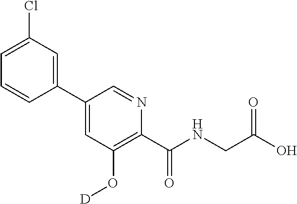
C1(C2=CC(Cl)=CC=C2)=CC(O[D])=C(C(NCC(O)=O)=O)N=C1
